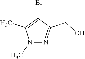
N1(C)N=C(CO)C(Br)=C1C
